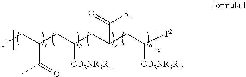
[T1]CC(CC(CC(CC([T2])[CO2NR3R4])C(=O)[R1])[CO2NR3R4])C(=O)C
